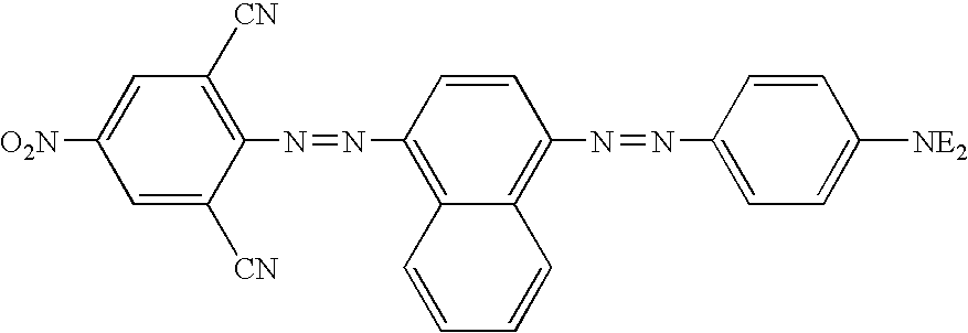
C1=CC(N=NC2=C([CN])C=C([O2N])C=C2[CN])=C2C(=C1N=NC1=CC=C([NE2])C=C1)C=CC=C2
